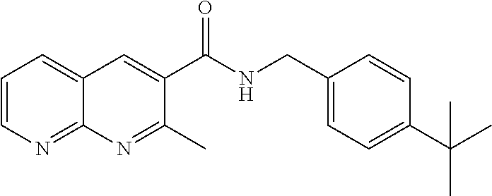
C1=CN=C2C(=C1)C=C(C(NCC1=CC=C(C(C)(C)C)C=C1)=O)C(C)=N2
